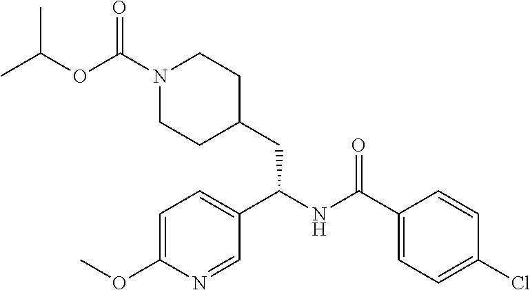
C1(C(NC(CC2CCN(C(OC(C)C)=O)CC2)C2=CC=C(OC)N=C2)=O)=CC=C(Cl)C=C1
